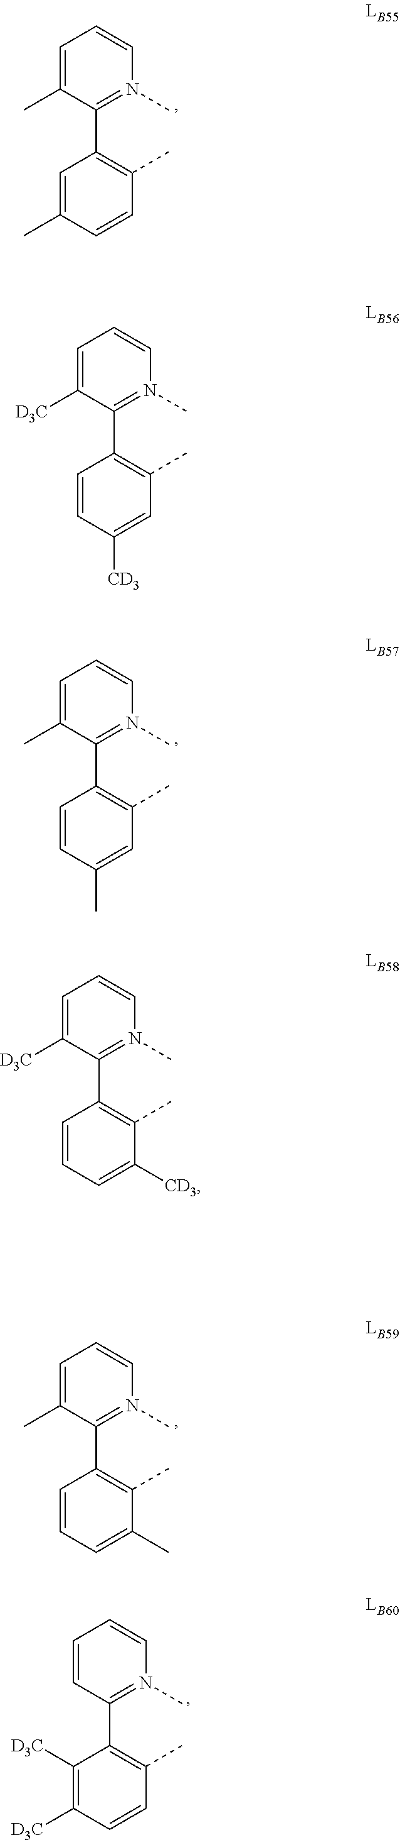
C1=C(C)C(C2=C(C)C=CC(C)=C2)=N(C)C=C1.C1=C([D3C])C(C2=C(C)C=C([CD3])C=C2)=N(C)C=C1.C1=C(C)C(C2=C(C)C=C(C)C=C2)=N(C)C=C1.C1=C(C)C(C2=C(C)C(C)=CC=C2)=N(C)C=C1.C1=C([D3C])C(C2=C(C)C([CD3])=CC=C2)=N(C)C=C1.C1=CC(C2=C(C)C=CC([D3C])=C2[D3C])=N(C)C=C1
